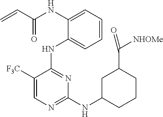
C=CC(NC1=CC=CC=C1NC1=NC(NC2CCCC(C([NHOMe])=O)C2)=NC=C1[F3C])=O
